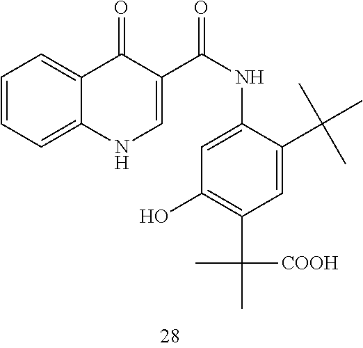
C1=CC=C2C(=C1)C(=O)C(C(=O)NC1=CC(O)=C(C(C)([COOH])C)C=C1C(C)(C)C)=CN2
